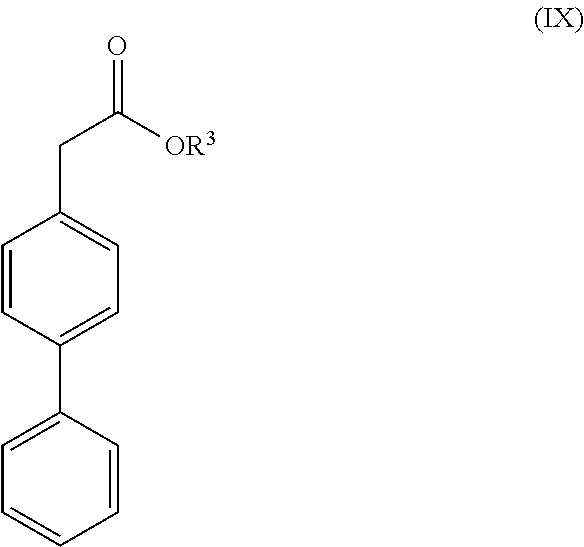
C1=CC(C2=CC=CC=C2)=CC=C1CC([OR3])=O
